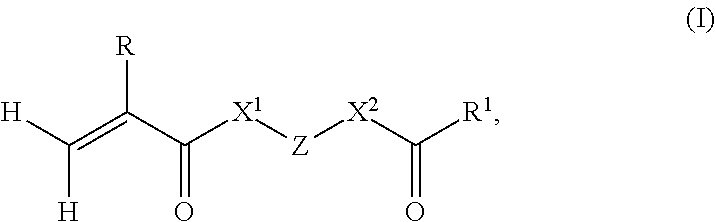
[H]C(=C(C([X1][Z][X2]C([R1])=O)=O)[R])[H]
